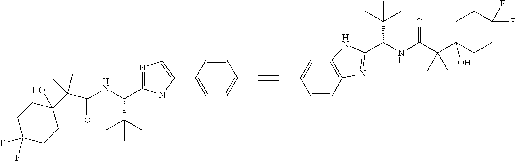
C(#CC1=CC=C(C2=CN=C(C(NC(=O)C(C3(O)CCC(F)(F)CC3)(C)C)C(C)(C)C)N2)C=C1)C1=CC2=C(C=C1)N=C(C(NC(C(C1(O)CCC(F)(F)CC1)(C)C)=O)C(C)(C)C)N2
